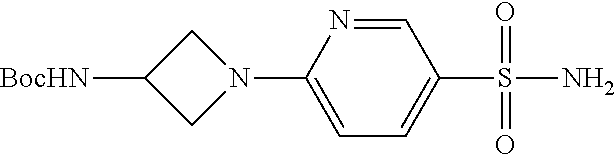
C1=NC(N2CC([BocHN])C2)=CC=C1S(N)(=O)=O
